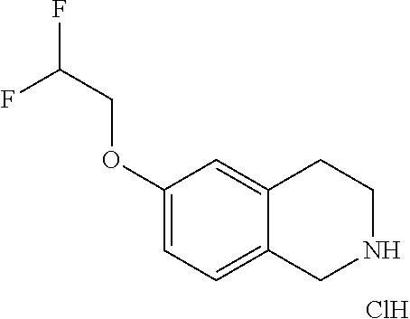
C1(OCC(F)F)=CC=C2C(=C1)CCNC2.Cl
